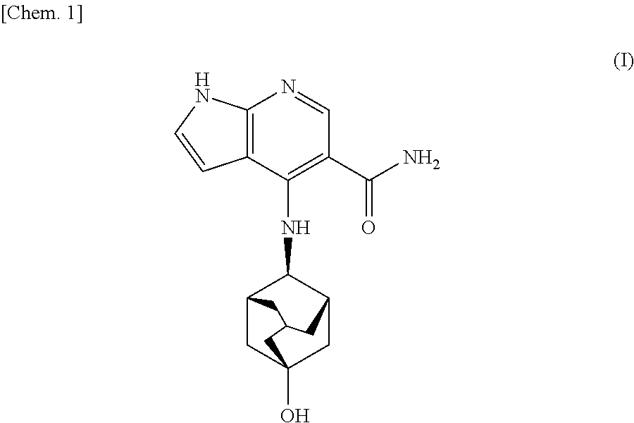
C12=C(C(NC3C4CC5(O)CC3CC(C4)C5)=C(C(N)=O)C=N1)C=CN2
